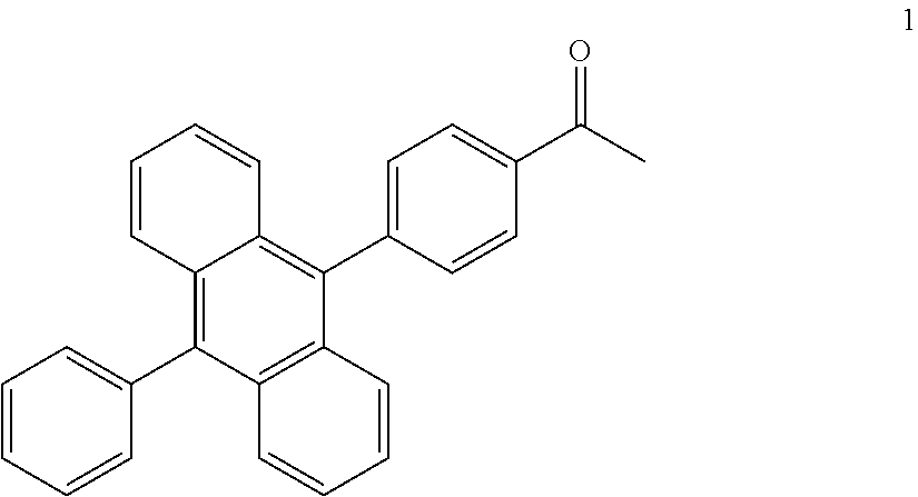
C1=CC2=C(C3=CC=CC=C3)C3=C(C(C4=CC=C(C(C)=O)C=C4)=C2C=C1)C=CC=C3
